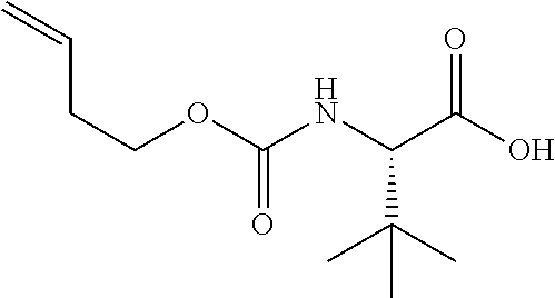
C=CCCOC(NC(C(O)=O)C(C)(C)C)=O
